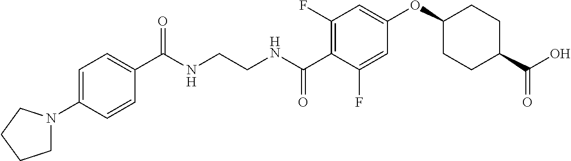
C(NCCNC(C1=C(F)C=C(OC2CCC(C(O)=O)CC2)C=C1F)=O)(=O)C1=CC=C(N2CCCC2)C=C1
